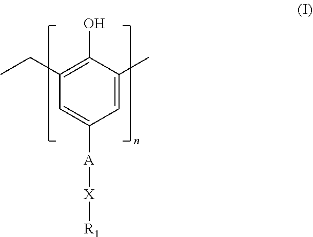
C1(CC)=C(O)C(C)=CC([A][X][R1])=C1
